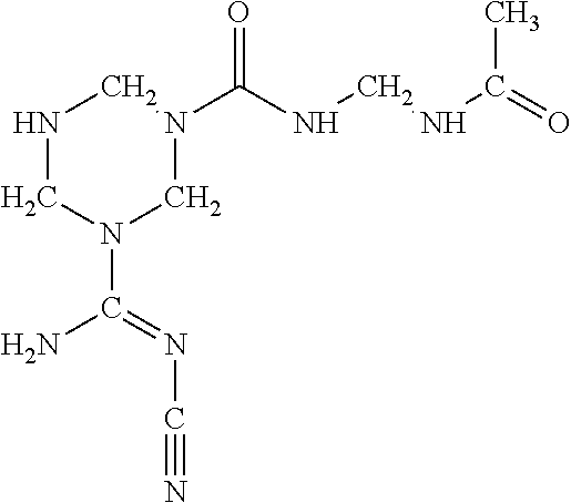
N1CN(C(N)=NC#N)CN(C(NCNC(=O)C)=O)C1
